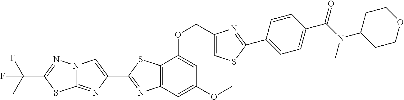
C12=NC(C3=NC4=C(S3)C(OCC3=CSC(C5=CC=C(C(N(C)C6CCOCC6)=O)C=C5)=N3)=CC(OC)=C4)=CN1N=C(C(C)(F)F)S2
